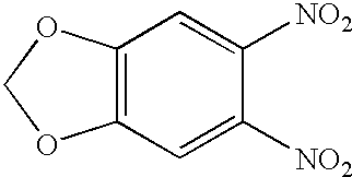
C12=C(C=C([NO2])C([NO2])=C1)OCO2
